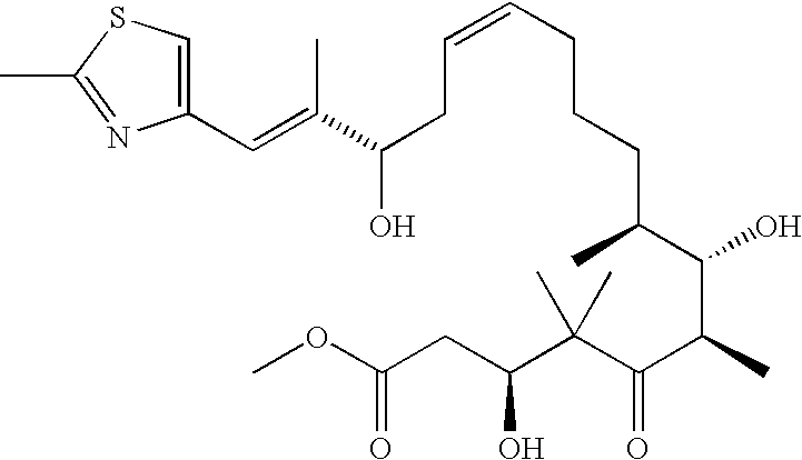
C1(C=C(C)C(O)CC=CCCCC(C(O)C(C(=O)C(C(CC(OC)=O)O)(C)C)C)C)=CSC(C)=N1
